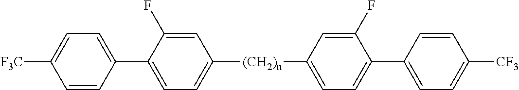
C1=C(F)C(C2=CC=C([F3C])C=C2)=CC=C1[(CH2)n]C1=CC=C(C2=CC=C([CF3])C=C2)C(F)=C1
